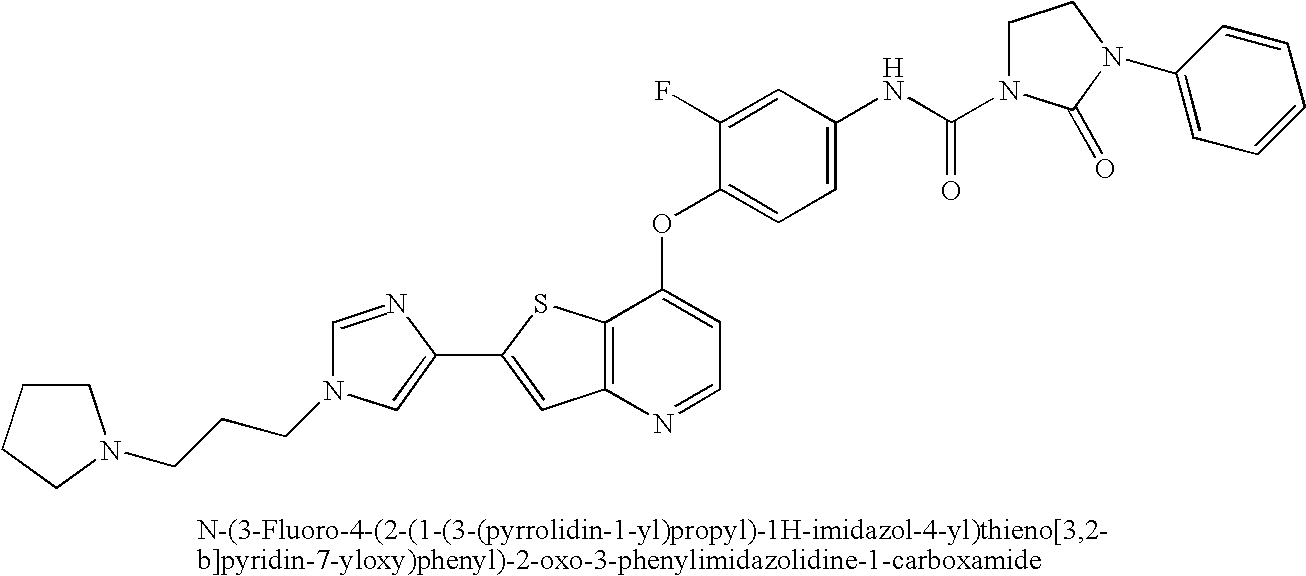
C12=C(N=CC=C1OC1=CC=C(NC(=O)N3CCN(C4=CC=CC=C4)C3=O)C=C1F)C=C(C1=CN(CCCN3CCCC3)C=N1)S2
